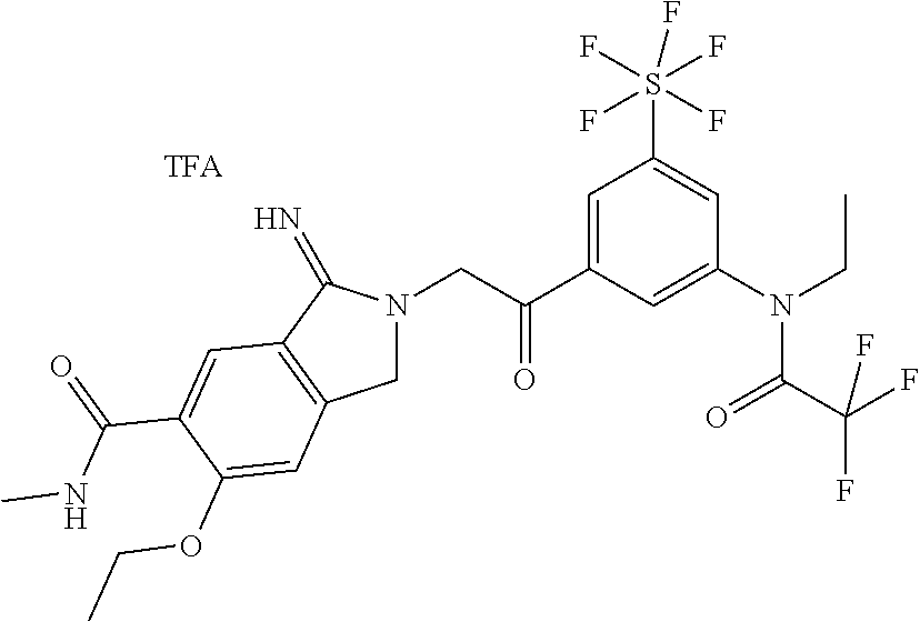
C1N(CC(C2=CC(S(F)(F)(F)(F)F)=CC(N(CC)C(C(F)(F)F)=O)=C2)=O)C(=N)C2=C1C=C(OCC)C(C(=O)NC)=C2
